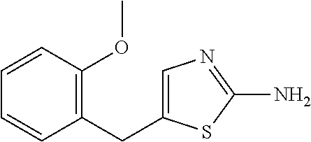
C1(CC2=CN=C(N)S2)=C(OC)C=CC=C1
